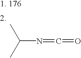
C(N=C=O)(C)C
